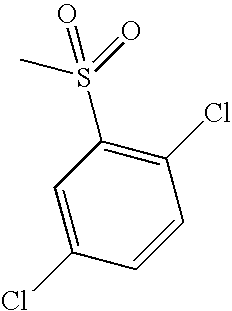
CS(=O)(=O)C1=C(Cl)C=CC(Cl)=C1
